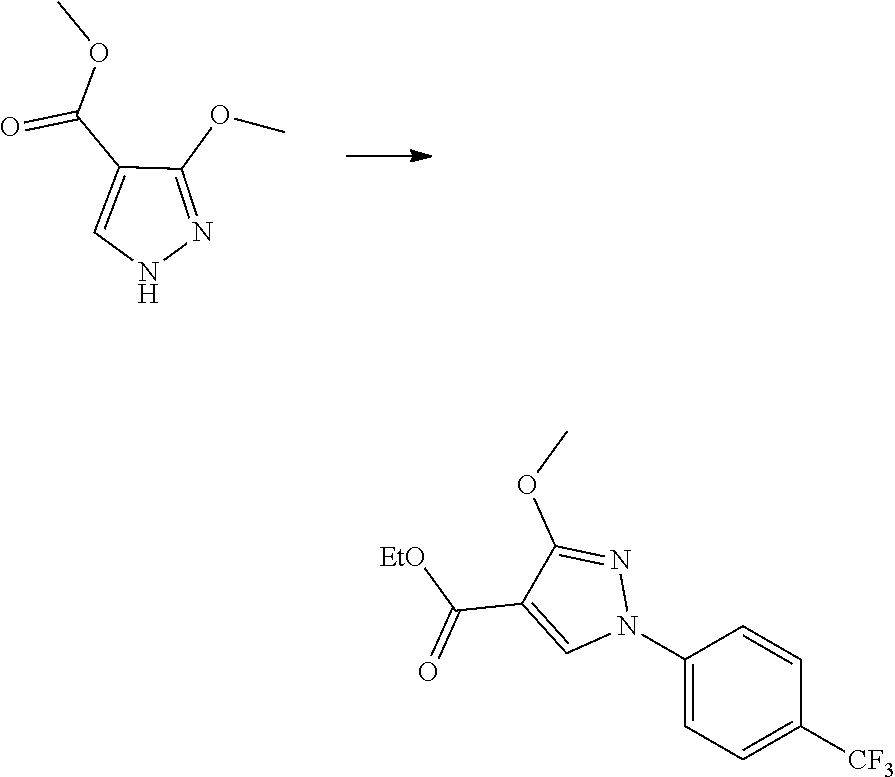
C1(OC)=NNC=C1C(OC)=O.C1(N2N=C(OC)C(C([EtO])=O)=C2)=CC=C([CF3])C=C1
